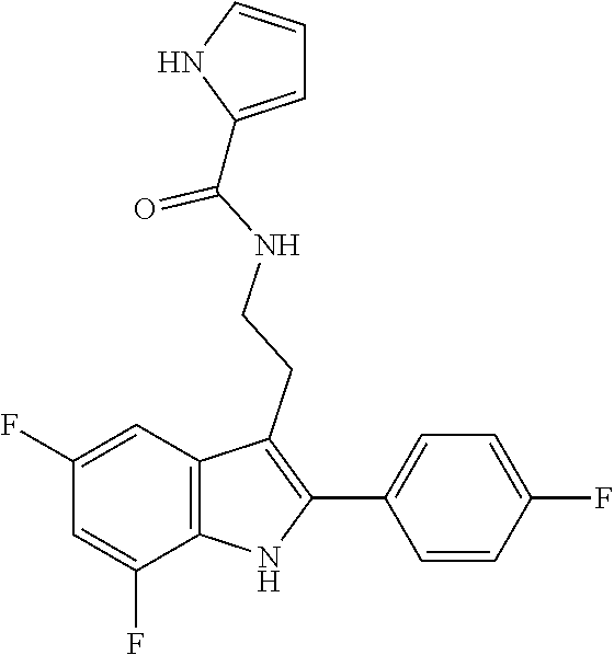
C1=CNC(C(NCCC2=C(C3=CC=C(F)C=C3)NC3=C2C=C(F)C=C3F)=O)=C1
